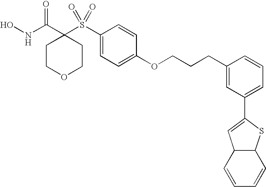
N(C(C1(S(C2=CC=C(OCCCC3=CC(C4=CC5C(S4)C=CC=C5)=CC=C3)C=C2)(=O)=O)CCOCC1)=O)O
